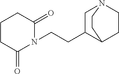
C1CCC(=O)N(CCC2C3CCN(C2)CC3)C1=O
